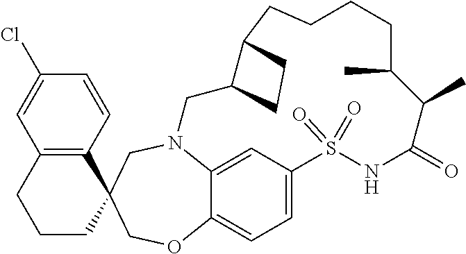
N12C3=CC(=CC=C3OCC3(C4=C(C=C(Cl)C=C4)CCC3)C1)S(=O)(=O)NC(=O)C(C)C(C)CCCCC1C(C2)CC1
